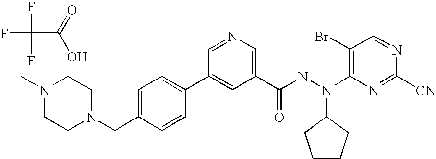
N1(C)CCN(CC2=CC=C(C3=CC(C(NN(C4=C(Br)C=NC([CN])=N4)C4CCCC4)=O)=CN=C3)C=C2)CC1.FC(F)(F)C(=O)O
